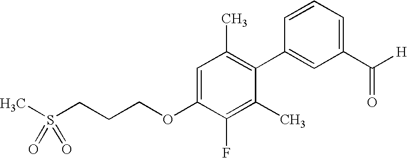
C1=C(OCCCS(C)(=O)=O)C(F)=C(C)C(C2=CC(C([H])=O)=CC=C2)=C1C
